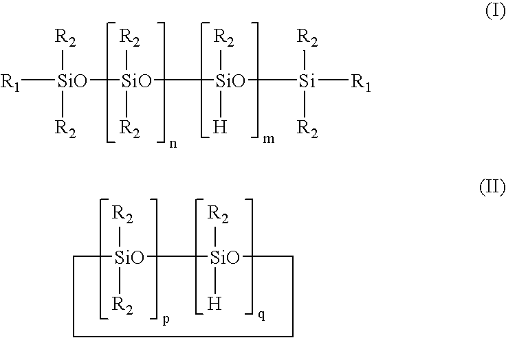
[SiO]1([R2])([R2])CCCC[SiO]1([R2])[H].[R1][SiO]([R2])([R2])[SiO]([SiO]([Si]([R1])([R2])[R2])([R2])[H])([R2])[R2]
